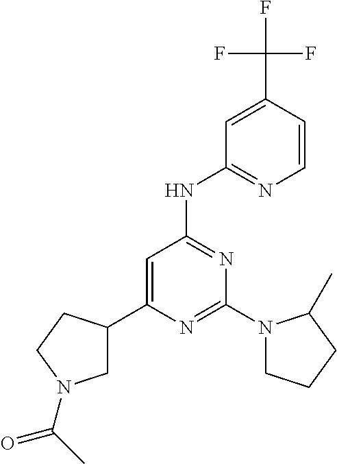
C1=C(C(F)(F)F)C=CN=C1NC1=NC(N2CCCC2C)=NC(C2CN(C(C)=O)CC2)=C1
